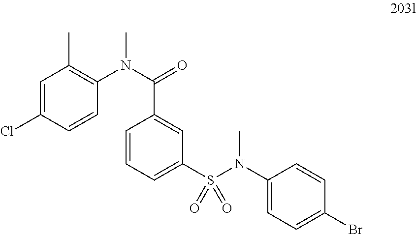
C1=C(Cl)C=CC(N(C(=O)C2=CC(S(N(C)C3=CC=C(Br)C=C3)(=O)=O)=CC=C2)C)=C1C
